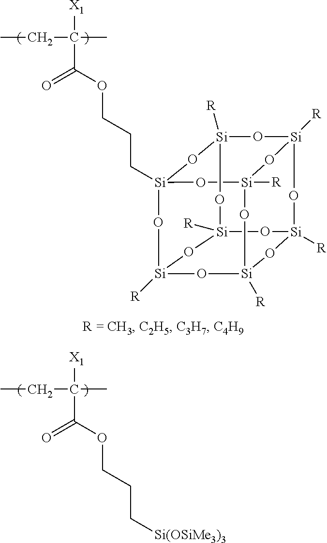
CCC(C)([X1])C(=O)OCCC[Si]12O[Si]3([R])O[Si]4([R])O[Si]5([R])O[Si]([R])(O3)O[Si]([R])(O1)O[Si]([R])(O[Si]([R])(O4)O2)O5.CCC(C)([X1])C(=O)OCCC[Si(OSiMe3)3]
